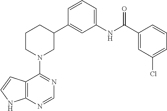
C1(C2CCCN(C3=NC=NC4=C3C=CN4)C2)=CC(NC(C2=CC(Cl)=CC=C2)=O)=CC=C1
